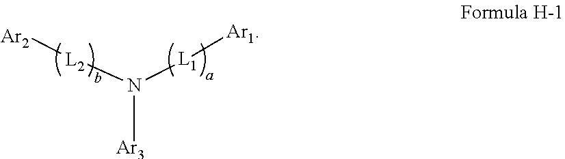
[Ar3]N([L2][Ar2])[L1][Ar1]
